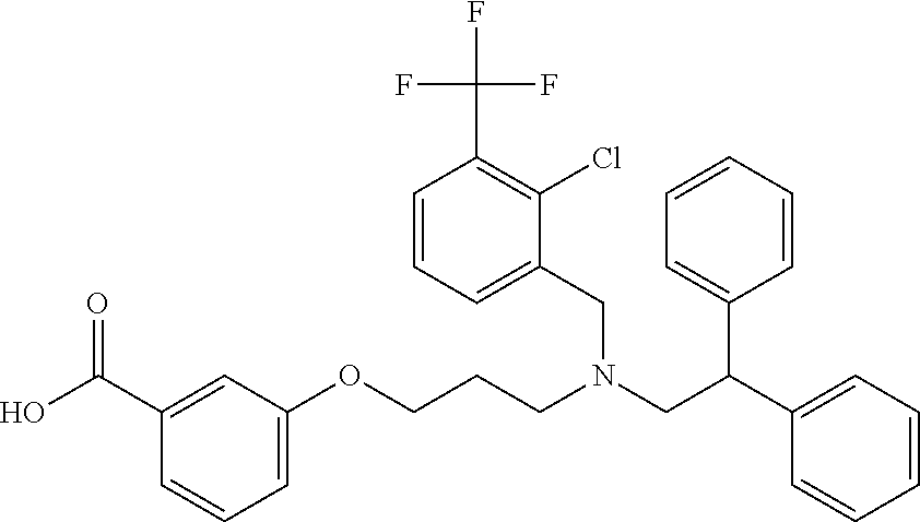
C1=C(OCCCN(CC(C2=CC=CC=C2)C2=CC=CC=C2)CC2=CC=CC(C(F)(F)F)=C2Cl)C=C(C(O)=O)C=C1
